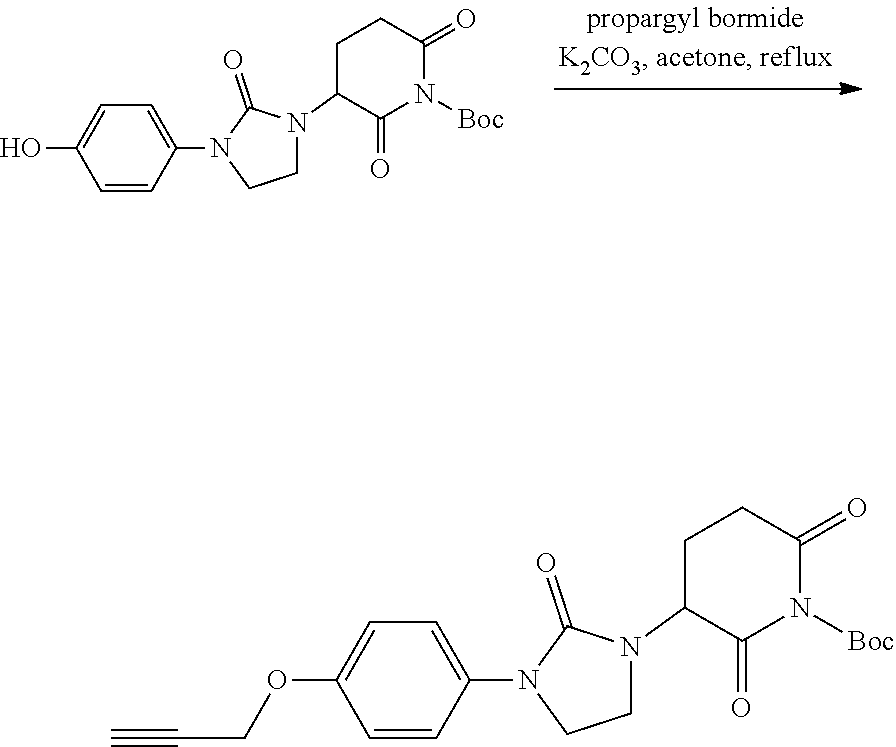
C1=CC(N2CCN(C3C(=O)N([Boc])C(=O)CC3)C2=O)=CC=C1O.C1=CC(N2CCN(C3C(=O)N([Boc])C(=O)CC3)C2=O)=CC=C1OCC#C
